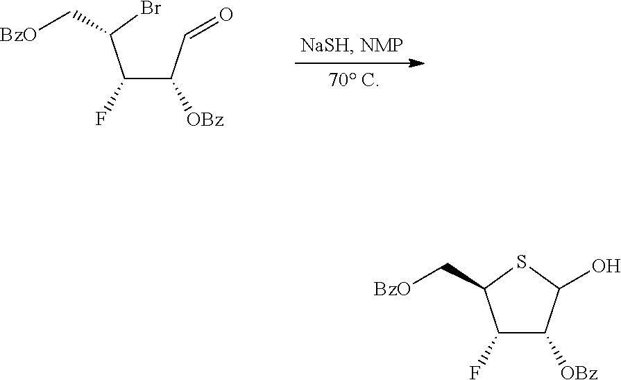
C(C(C=O)[OBz])(C(Br)C[BzO])F.C1(F)C([OBz])C(O)SC1C[BzO]
